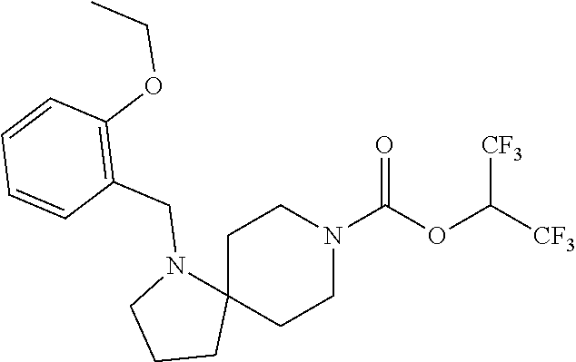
C1C2(CCN(C(OC([CF3])[CF3])=O)C1)N(CC1=C(OCC)C=CC=C1)CCC2
